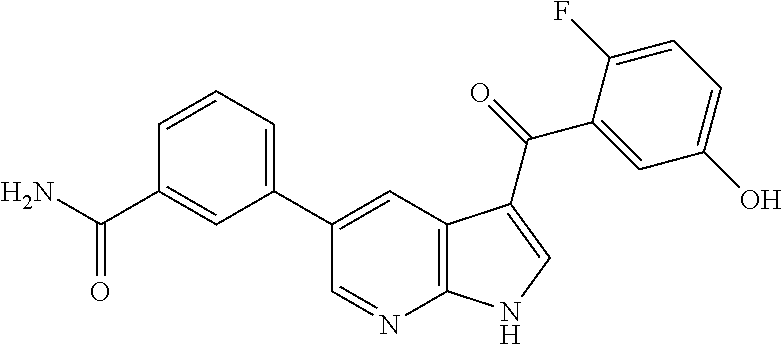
C12=C(C=C(C3=CC=CC(C(=O)N)=C3)C=N1)C(C(=O)C1=CC(O)=CC=C1F)=CN2
